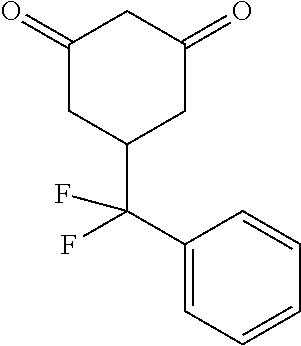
C1(=O)CC(C(C2=CC=CC=C2)(F)F)CC(=O)C1
